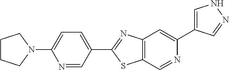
N1=CC(C2=NC3=C(S2)C=NC(C2=CNN=C2)=C3)=CC=C1N1CCCC1
